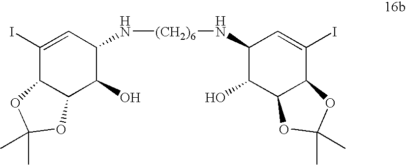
C1(I)=CC(N[(CH2)6]NC2C(O)C3C(C(I)=C2)OC(C)(C)O3)C(O)C2C1OC(C)(C)O2
